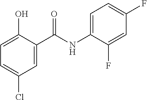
C1=C(Cl)C=C(C(NC2=CC=C(F)C=C2F)=O)C(O)=C1
